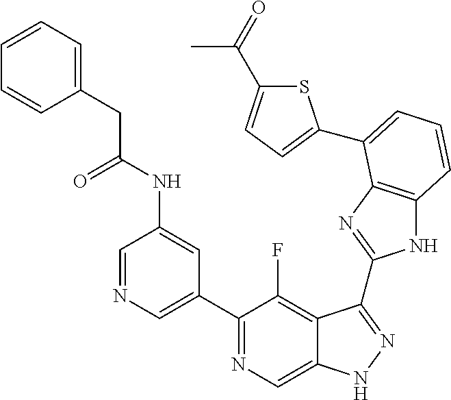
C1=NC=C(C2=NC=C3C(=C2F)C(C2=NC4=C(N2)C=CC=C4C2=CC=C(C(=O)C)S2)=NN3)C=C1NC(CC1=CC=CC=C1)=O
